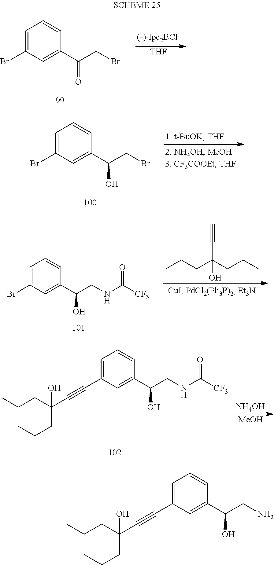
C1=C(Br)C=C(C(CBr)=O)C=C1.[THF].C1=C(Br)C=C(C(CBr)O)C=C1.C1=C(Br)C=C(C(CNC([CF3])=O)O)C=C1.CCCC(CCC)(C#C)O.C1=C(C#CC(CCC)(CCC)O)C=C(C(CNC([CF3])=O)O)C=C1.[NH4OH].[MeOH].C1=C(C#CC(CCC)(CCC)O)C=C(C(CN)O)C=C1
